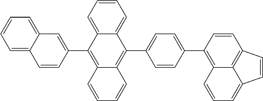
C1=C2C(=CC=C1)C=C(C1=C3C(=C(C4=CC=C(C5=C6C=CC=C7C=CC(=C67)C=C5)C=C4)C4=CC=CC=C14)C=CC=C3)C=C2
